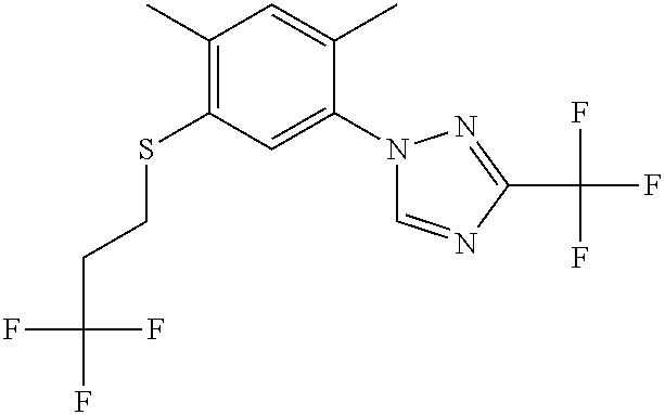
C1(C)=C(SCCC(F)(F)F)C=C(N2C=NC(C(F)(F)F)=N2)C(C)=C1
